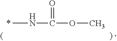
CNC(OC)=O
